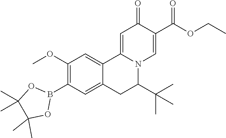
C1(OC)=C(B2OC(C)(C)C(C)(C)O2)C=C2C(=C1)C1=CC(=O)C(C(OCC)=O)=CN1C(C(C)(C)C)C2
